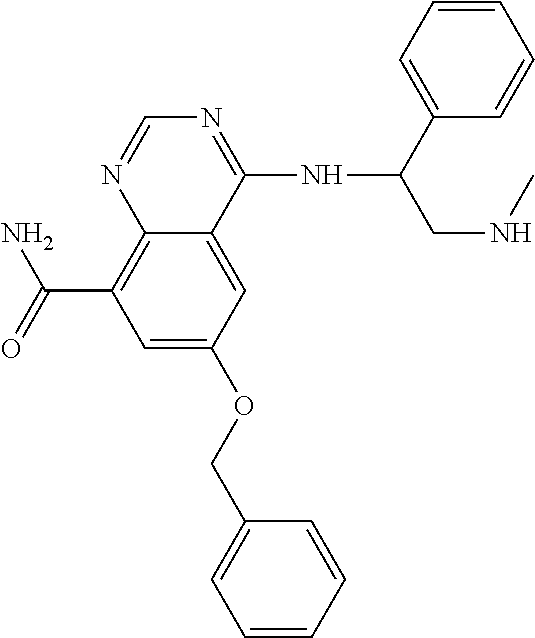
C12=C(C(N)=O)C=C(OCC3=CC=CC=C3)C=C1C(NC(CNC)C1=CC=CC=C1)=NC=N2
